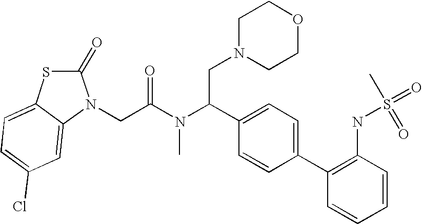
C1(=O)SC2=CC=C(Cl)C=C2N1CC(N(C(C1=CC=C(C2=C(NS(=O)(=O)C)C=CC=C2)C=C1)CN1CCOCC1)C)=O
